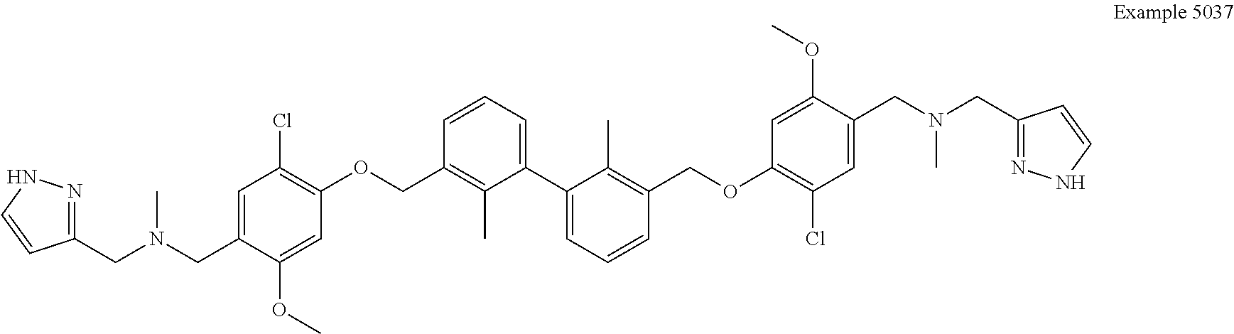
C1=CC=C(C2=CC=CC(COC3=C(Cl)C=C(CN(CC4=NNC=C4)C)C(OC)=C3)=C2C)C(C)=C1COC1=C(Cl)C=C(CN(CC2=NNC=C2)C)C(OC)=C1
